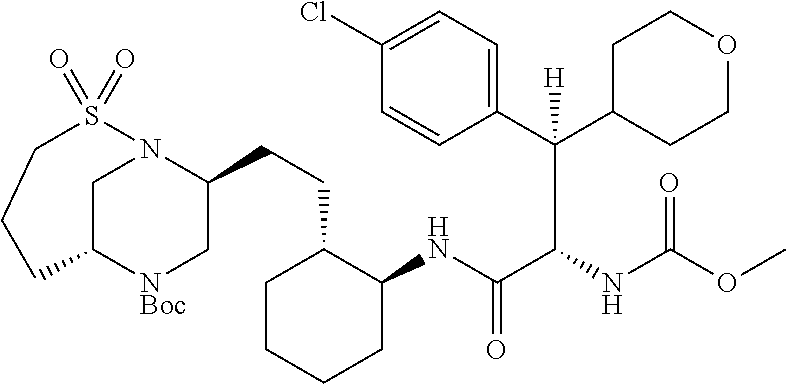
C1C(NC(C(C(C2=CC=C(Cl)C=C2)(C2CCOCC2)[H])NC(OC)=O)=O)C(CCC2N3CC([NBoc]C2)CCCS3(=O)=O)CCC1
